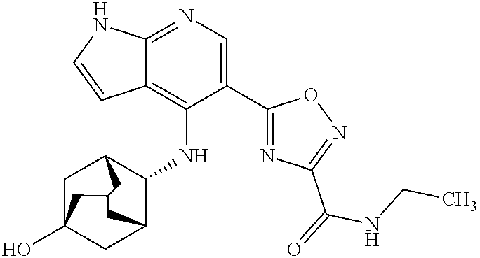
C12=NC=C(C3=NC(C(NCC)=O)=NO3)C(NC3C4CC5(O)CC3CC(C5)C4)=C1C=CN2
